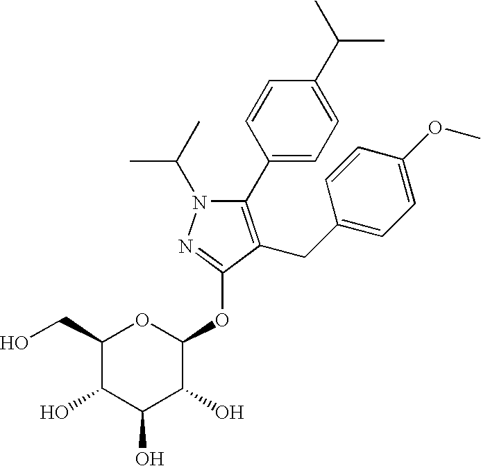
N1(C(C)C)C(C2=CC=C(C(C)C)C=C2)=C(CC2=CC=C(OC)C=C2)C(OC2OC(CO)C(O)C(O)C2O)=N1
